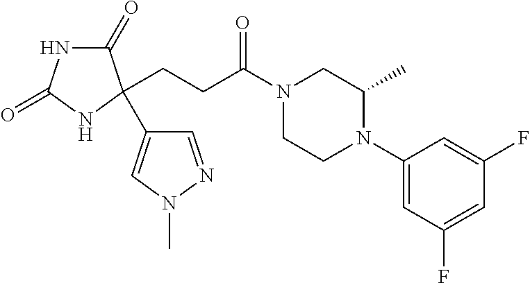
C1(=O)NC(=O)NC1(CCC(N1CCN(C2=CC(F)=CC(F)=C2)C(C)C1)=O)C1=CN(C)N=C1
